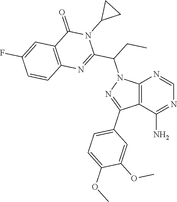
C12=C(C(N)=NC=N1)C(C1=CC=C(OC)C(OC)=C1)=NN2C(CC)C1=NC2=C(C(=O)N1C1CC1)C=C(F)C=C2
